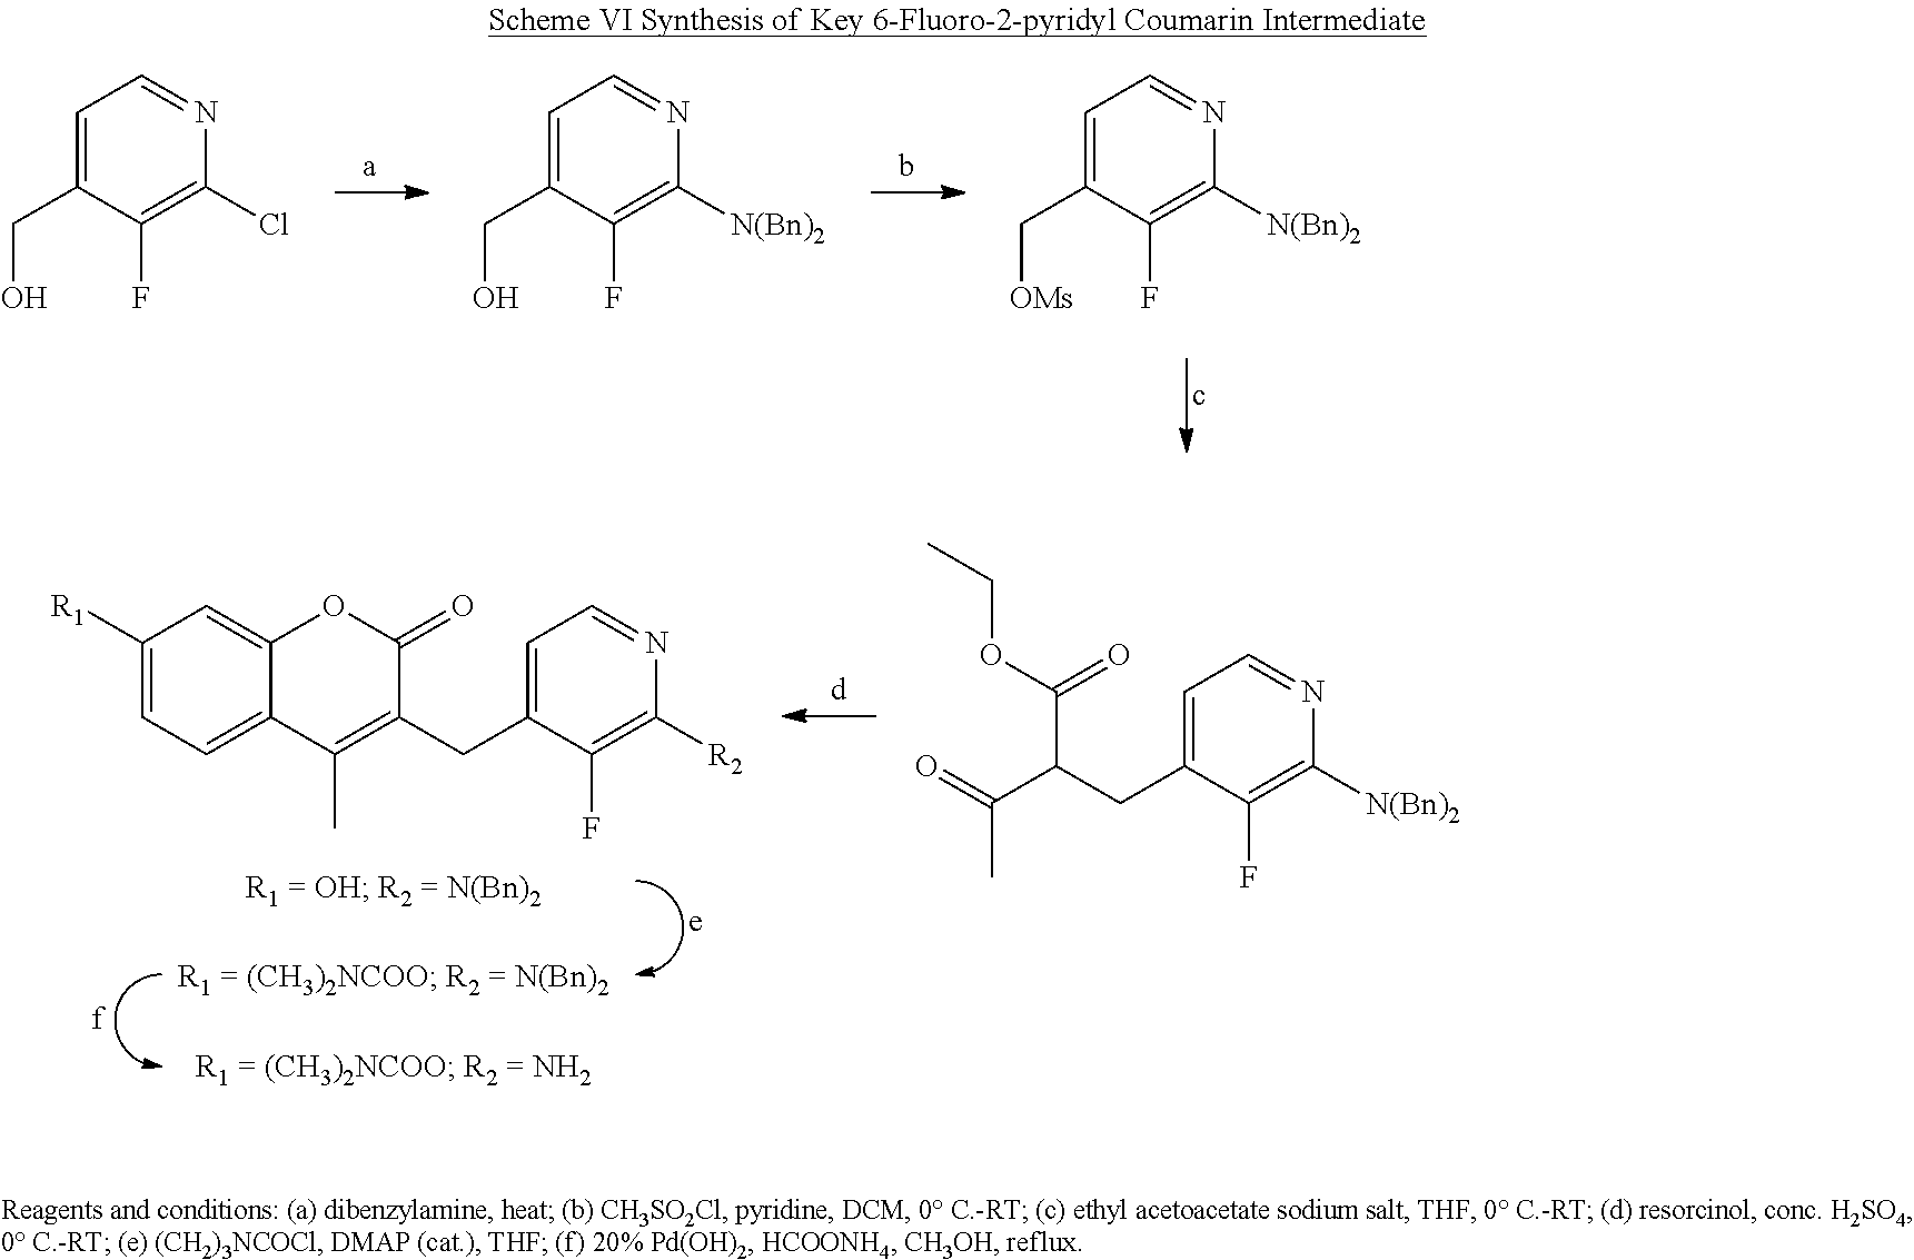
C1=C(CO)C(F)=C(Cl)N=C1.C1=C(CO)C(F)=C([N(Bn)2])N=C1.C1=C(C[OMs])C(F)=C([N(Bn)2])N=C1.C1=C(CC(C(OCC)=O)C(C)=O)C(F)=C([N(Bn)2])N=C1.C1=C2OC(=O)C(CC3=CC=NC([R2])=C3F)=C(C)C2=CC=C1[R1]
